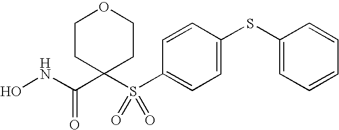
N(C(=O)C1(S(C2=CC=C(SC3=CC=CC=C3)C=C2)(=O)=O)CCOCC1)O
